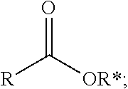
[R]C([OR*])=O
